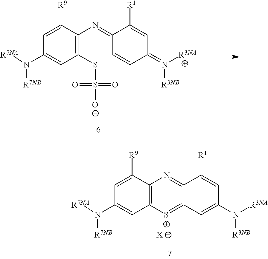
[R7NA]N(C1=CC(SS(=O)(=O)[O-])=C(N=C2C=CC(=N([R3NB])[R3NA])C=C2[R1])C([R9])=C1)[R7NB].[R7NA]N(C1=CC2=C(C([R9])=C1)N=C1C(=[S+]2)C=C(N([R3NB])[R3NA])C=C1[R1])[R7NB].[X]
